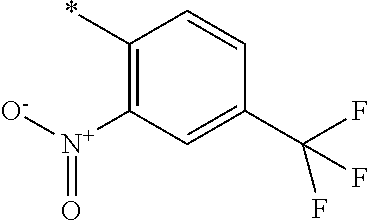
C1(*)=C([N+]([O-])=O)C=C(C(F)(F)F)C=C1
